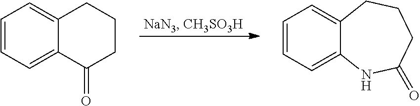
C1=CC=C2C(=C1)CCCC2=O.C12=CC=CC=C1NC(=O)CCC2
